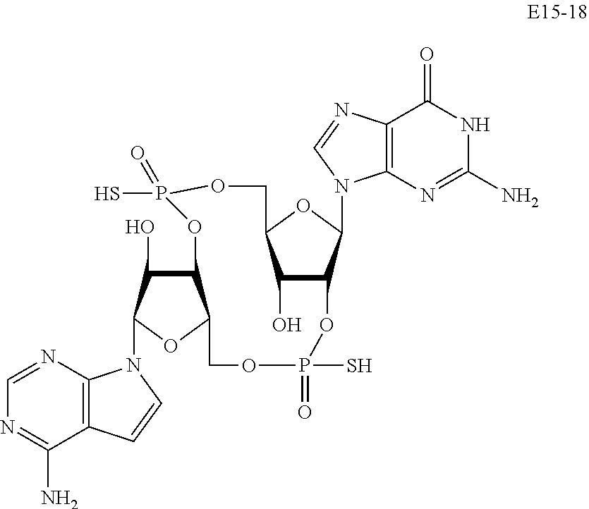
C12=C(N=CN=C1N)N(C1C(O)C3C(O1)COP(=O)(S)OC1C(O)C(COP(S)(=O)O3)OC1N1C3=C(C(=O)NC(N)=N3)N=C1)C=C2
